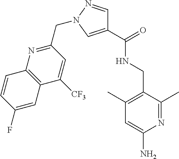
C1(C(=O)NCC2=C(C)C=C(N)N=C2C)=CN(CC2=NC3=C(C([CF3])=C2)C=C(F)C=C3)N=C1
